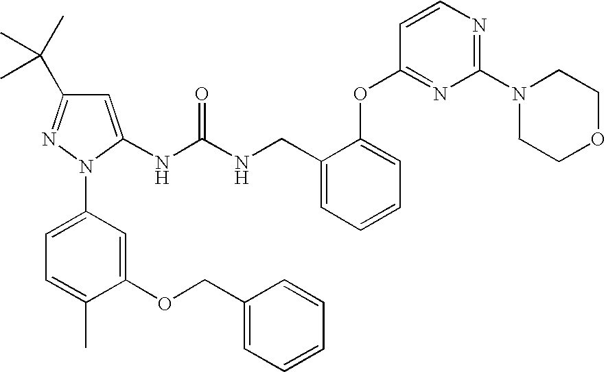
N(C(NCC1=CC=CC=C1OC1=NC(N2CCOCC2)=NC=C1)=O)C1=CC(C(C)(C)C)=NN1C1=CC=C(C)C(OCC2=CC=CC=C2)=C1
